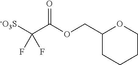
[-O3S]C(C(OCC1CCCCO1)=O)(F)F
